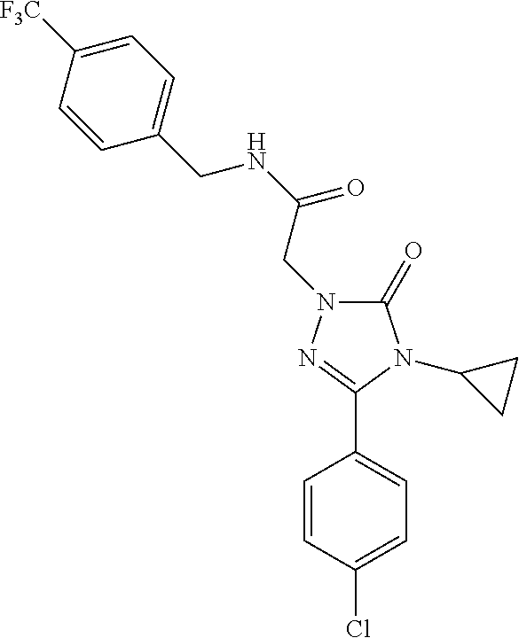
C1(=O)N(CC(NCC2=CC=C([F3C])C=C2)=O)N=C(C2=CC=C(Cl)C=C2)N1C1CC1
